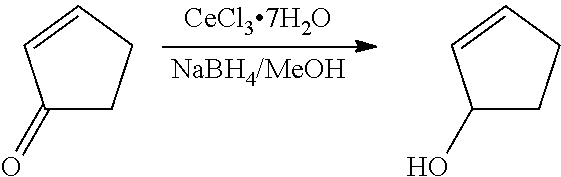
C1(=O)CCC=C1.C1(O)CCC=C1
